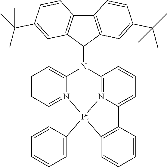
C12=N3C(=CC=C1)C1=C([Pt]34N3=C(C=CC=C3N2C2C3=C(C5=C2C=C(C(C)(C)C)C=C5)C=CC(C(C)(C)C)=C3)C2=CC=CC=C24)C=CC=C1
